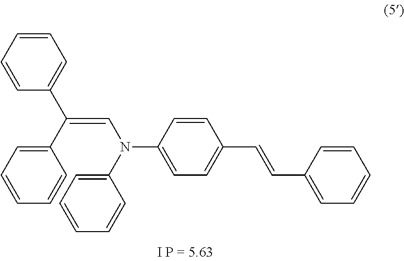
C1=C(N(C2=CC=CC=C2)C=C(C2=CC=CC=C2)C2=CC=CC=C2)C=CC(C=CC2=CC=CC=C2)=C1
